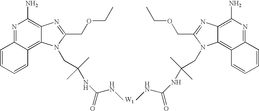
N1=C2C(=C3C(=C1N)N=C(COCC)N3CC(NC(NC)=O)(C)C)C=CC=C2.[W1].N1=C2C(=C3C(=C1N)N=C(COCC)N3CC(NC(NC)=O)(C)C)C=CC=C2
